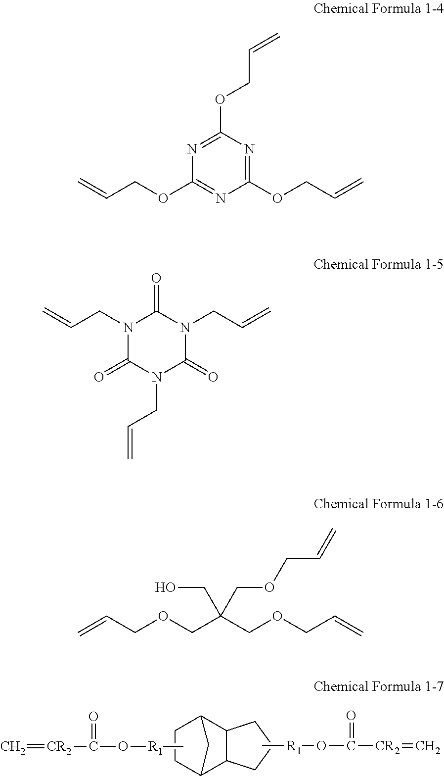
C1CC2C3C(C1C2)CCC3.C=[CR2]C(=O)O[R1]C.C[R1]OC(=O)[CR2]=C.C1(OCC=C)=NC(OCC=C)=NC(OCC=C)=N1.N1(CC=C)C(=O)N(CC=C)C(=O)N(CC=C)C1=O.C=CCOCC(COCC=C)(CO)COCC=C
